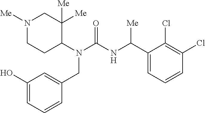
N1([Me])CCC(N(C(NC(C2=CC=CC(Cl)=C2Cl)[Me])=O)CC2=CC(O)=CC=C2)C([Me])([Me])C1
